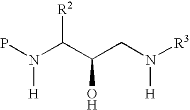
PN(C(C(CN([H])[R3])O)[R2])[H]
